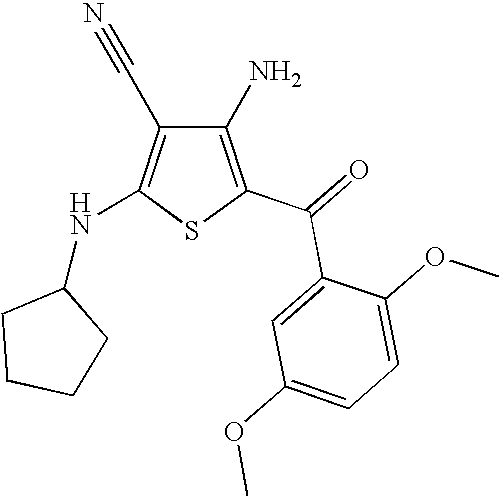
C1(N)=C(C(=O)C2=CC(OC)=CC=C2OC)SC(NC2CCCC2)=C1C#N
